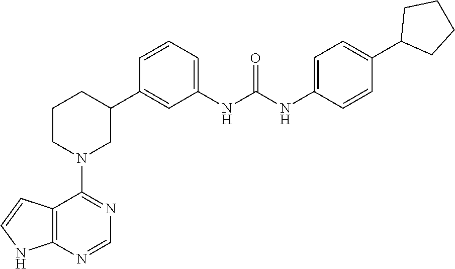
C12=C(NC=C1)N=CN=C2N1CC(C2=CC(NC(NC3=CC=C(C4CCCC4)C=C3)=O)=CC=C2)CCC1
